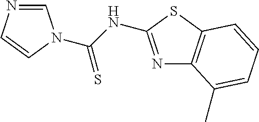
N1=C(NC(=S)N2C=NC=C2)SC2=C1C(C)=CC=C2
